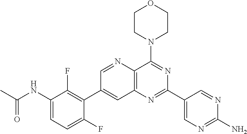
C1(NC(C)=O)=CC=C(F)C(C2=CC3=C(N=C2)C(N2CCOCC2)=NC(C2=CN=C(N)N=C2)=N3)=C1F
